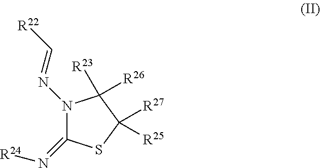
N1(N=C[R22])C(=N[R24])SC([R27])([R25])C1([R23])[R26]
